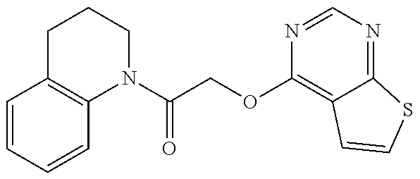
C1=CC=CC2=C1CCCN2C(=O)COC1=C2C(=NC=N1)SC=C2
